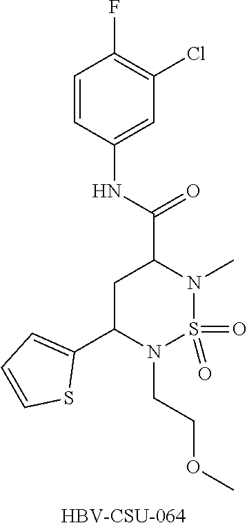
C1=CC(NC(C2CC(C3=CC=CS3)N(CCOC)S(=O)(=O)N2C)=O)=CC(Cl)=C1F.[HBV-CSU-064]
